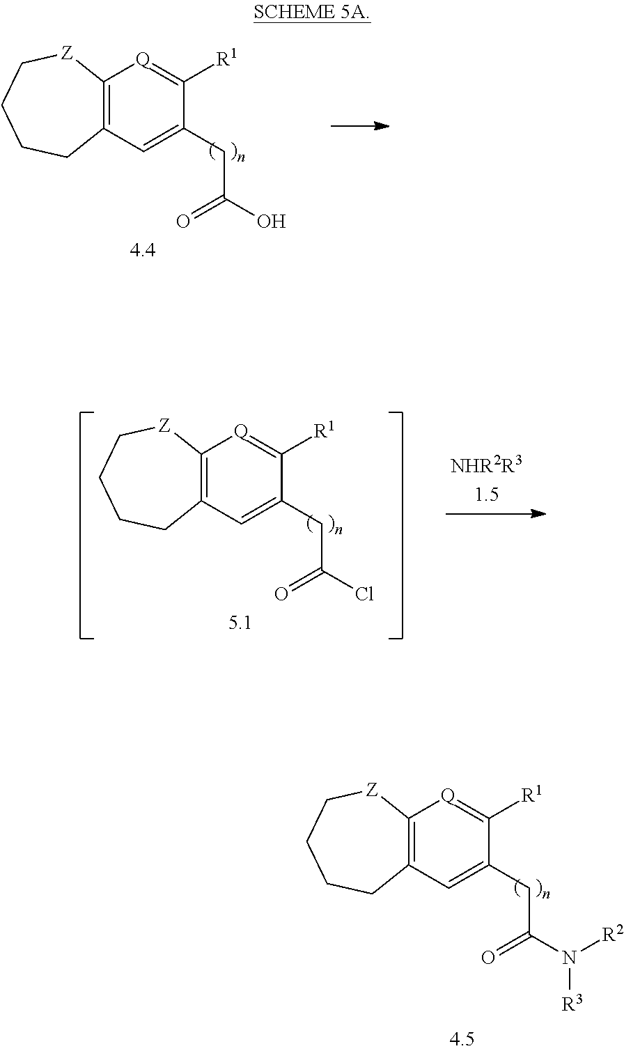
C12=C(C=C(CC(N([R2])[R3])=O)C([R1])=[Q]1)CCCC[Z]2.C12=C(C=C(CC(O)=O)C([R1])=[Q]1)CCCC[Z]2.C12=C(C=C(CC(Cl)=O)C([R1])=[Q]1)CCCC[Z]2
